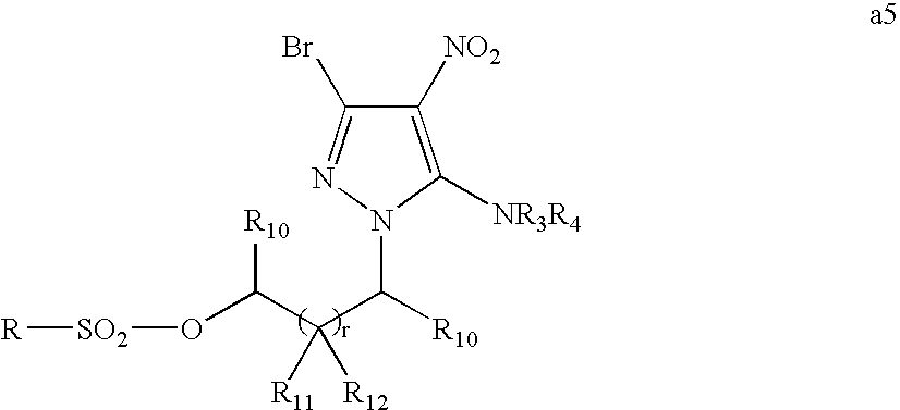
C1([NO2])=C([NR3R4])N(C([R10])C(C(O[SO2][R])[R10])([R11])[R12])N=C1Br
